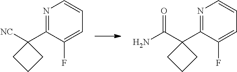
C1=CC=C(F)C(C2([NC])CCC2)=N1.C1=CC=C(F)C(C2(C(N)=O)CCC2)=N1
